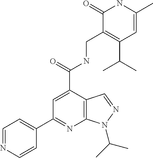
C12=C(C(C(=O)NCC3=C(C(C)C)C=C(C)NC3=O)=CC(C3=CC=NC=C3)=N1)C=NN2C(C)C
